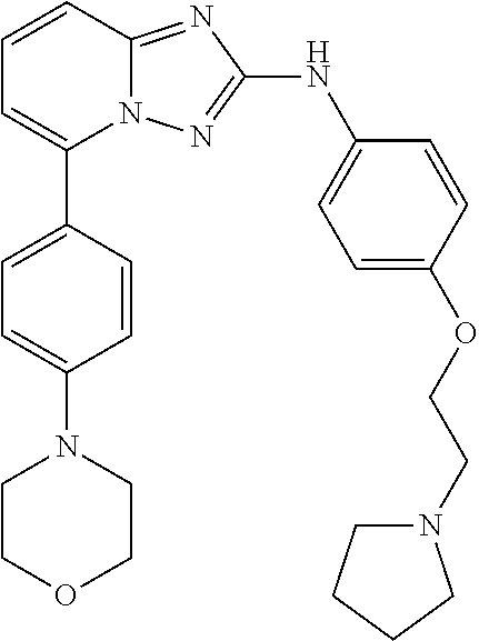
N12C(=NC(NC3=CC=C(OCCN4CCCC4)C=C3)=N1)C=CC=C2C1=CC=C(N2CCOCC2)C=C1
